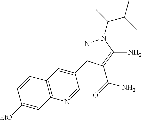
[EtO]C1=CC2=C(C=C1)C=C(C1=NN(C(C)C(C)C)C(N)=C1C(=O)N)C=N2
